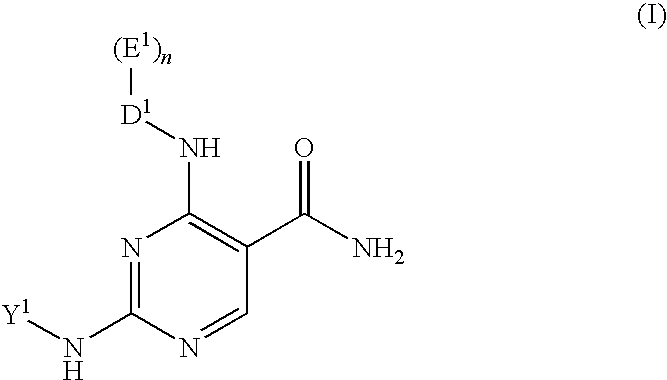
N1=C(N[Y1])N=CC(C(N)=O)=C1N[D1][(E1)n]
